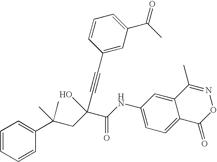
C1=CC=CC(C(CC(C(NC2=CC=C3C(=C2)C(C)=NOC3=O)=O)(C#CC2=CC(C(C)=O)=CC=C2)O)(C)C)=C1
